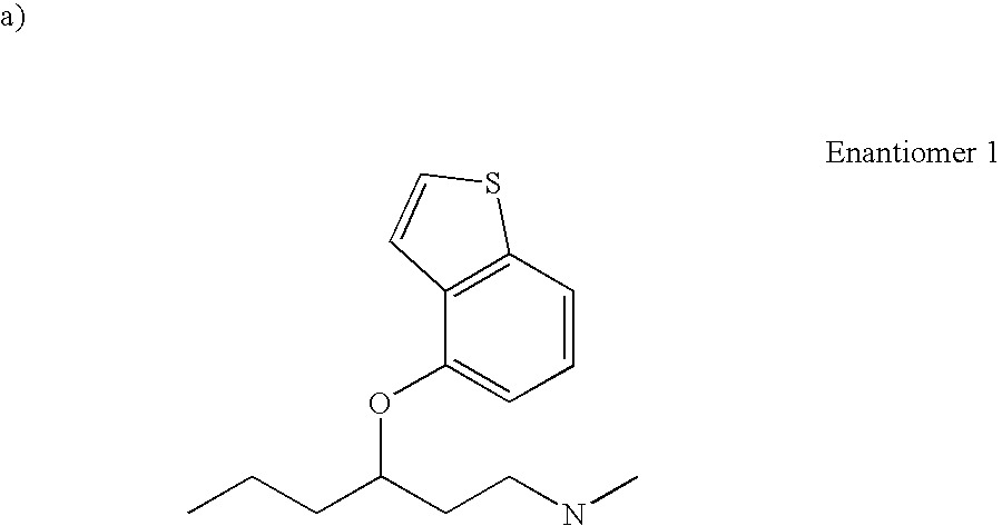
C(CC(CCNC)OC1=CC=CC2=C1C=CS2)C
